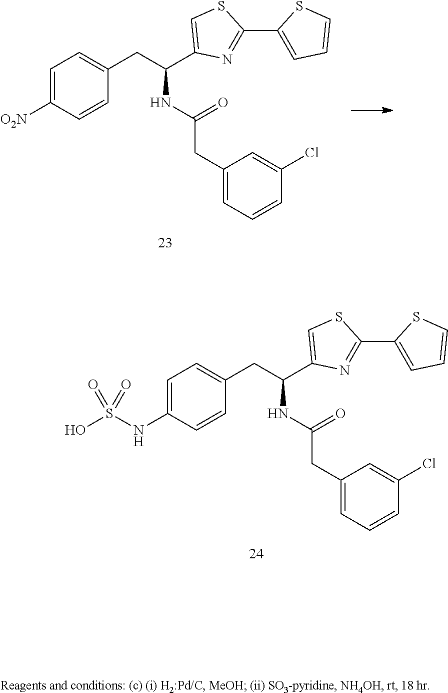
C1=C(NS(O)(=O)=O)C=CC(CC(NC(=O)CC2=CC=CC(Cl)=C2)C2=CSC(C3=CC=CS3)=N2)=C1.C1=C([O2N])C=CC(CC(NC(=O)CC2=CC=CC(Cl)=C2)C2=CSC(C3=CC=CS3)=N2)=C1
